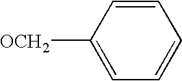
C1=CC([OCH2])=CC=C1
